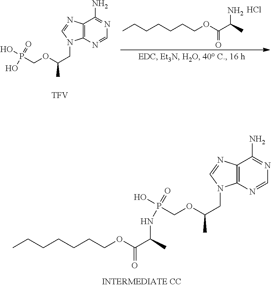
C12=C(N=CN=C1N)N(CC(OCP(NC(C(=O)OCCCCCCC)C)(=O)O)C)C=N2.C12=C(N=CN=C1N)N(CC(OCP(O)(=O)O)C)C=N2.[TFV].Cl.C(CCCCCC)OC(=O)C(C)N
